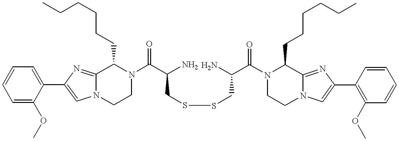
N12C(=NC(C3=CC=CC=C3OC)=C1)C(CCCCCC)N(C(C(N)CSSCC(C(N1C(CCCCCC)C3=NC(C4=C(OC)C=CC=C4)=CN3CC1)=O)N)=O)CC2
